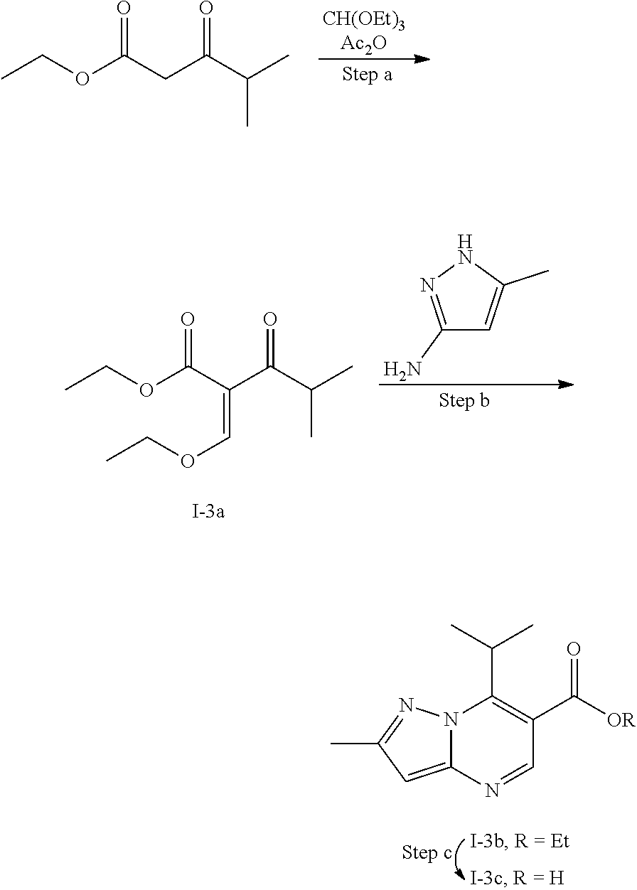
CCOC(CC(C(C)C)=O)=O.C12=CC(C)=NN1C(C(C)C)=C(C(=O)[OR])C=N2.C1(N)=NNC(C)=C1.CCOC(C(C(C(C)C)=O)=COCC)=O
